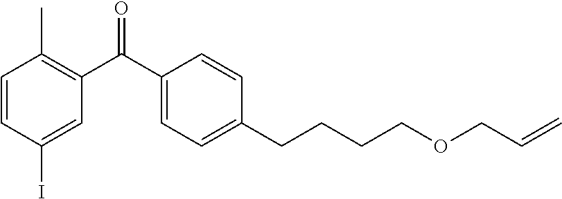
C1=CC(I)=CC(C(=O)C2=CC=C(CCCCOCC=C)C=C2)=C1C
